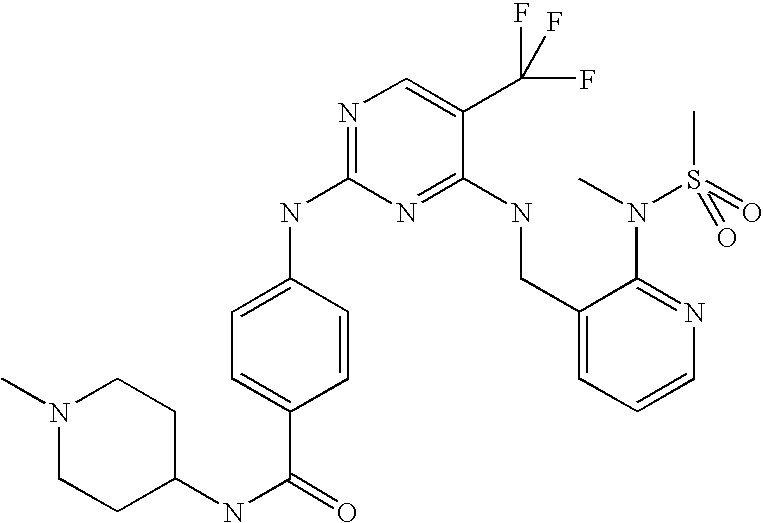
C1(CNC2=NC(NC3=CC=C(C(=O)NC4CCN(C)CC4)C=C3)=NC=C2C(F)(F)F)=CC=CN=C1N(C)S(C)(=O)=O
